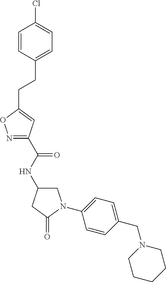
N1=C(C(NC2CN(C3=CC=C(CN4CCCCC4)C=C3)C(=O)C2)=O)C=C(CCC2=CC=C(Cl)C=C2)O1
